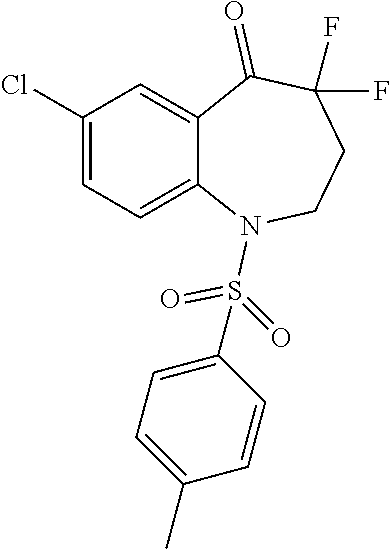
C1(Cl)=CC=C2C(=C1)C(=O)C(F)(F)CCN2S(C1=CC=C(C)C=C1)(=O)=O
